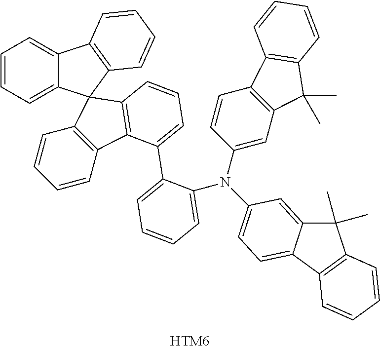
C1=CC=C2C(=C1)C1=C(C=CC=C1)C21C2=C(C=CC=C2)C2=C1C=CC=C2C1=CC=CC=C1N(C1=CC2=C(C=C1)C1=C(C2(C)C)C=CC=C1)C1=CC=C2C(=C1)C(C)(C)C1=C2C=CC=C1.[HTM6]
